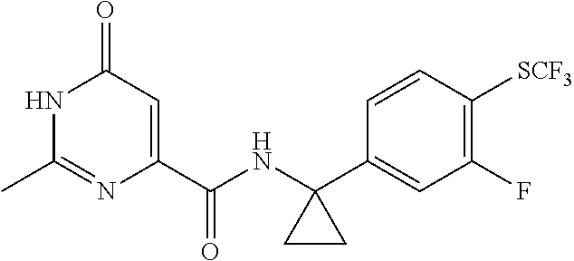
C1(=O)C=C(C(NC2(C3=CC(F)=C([SCF3])C=C3)CC2)=O)N=C(C)N1
